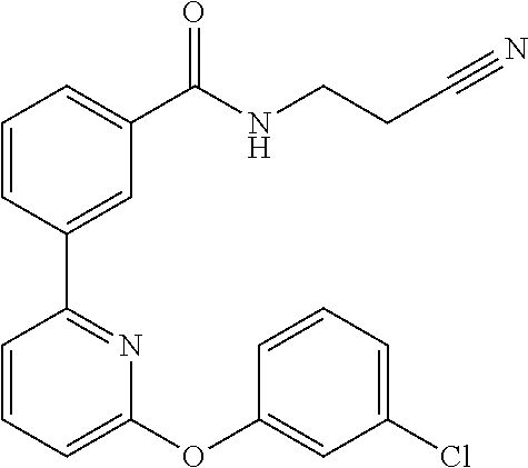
C1=CC(C2=NC(OC3=CC(Cl)=CC=C3)=CC=C2)=CC(C(NCCC#N)=O)=C1
